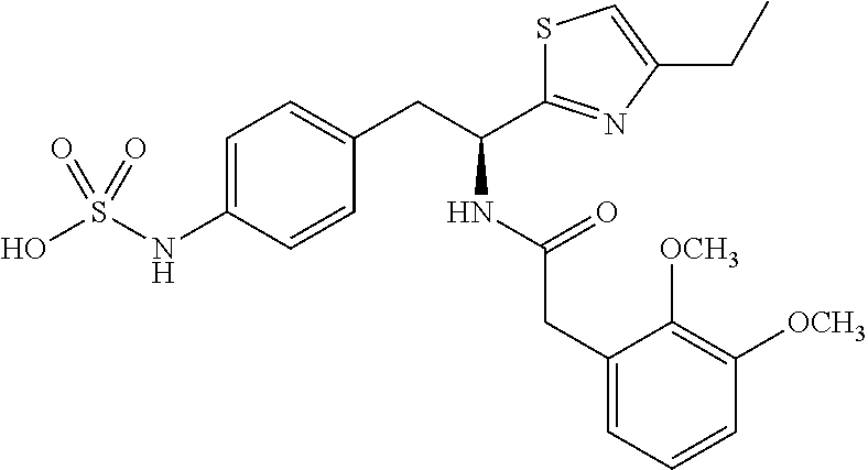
C1=C(NS(O)(=O)=O)C=CC(CC(C2=NC(CC)=CS2)NC(=O)CC2=CC=CC([OCH3])=C2[OCH3])=C1
